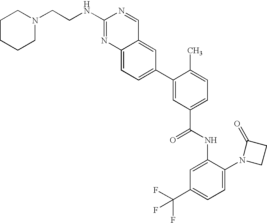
C12=CC=C(C3=CC(C(NC4=CC(C(F)(F)F)=CC=C4N4CCC4=O)=O)=CC=C3C)C=C1C=NC(NCCN1CCCCC1)=N2
